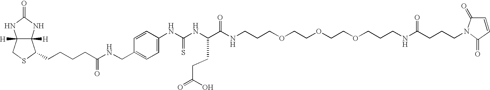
C12([H])C([H])(NC(=O)N1)C(CCCCC(NCC1=CC=C(NC(NC(C(NCCCOCCOCCOCCCNC(CCCN3C(=O)C=CC3=O)=O)=O)CCC(=O)O)=S)C=C1)=O)SC2
